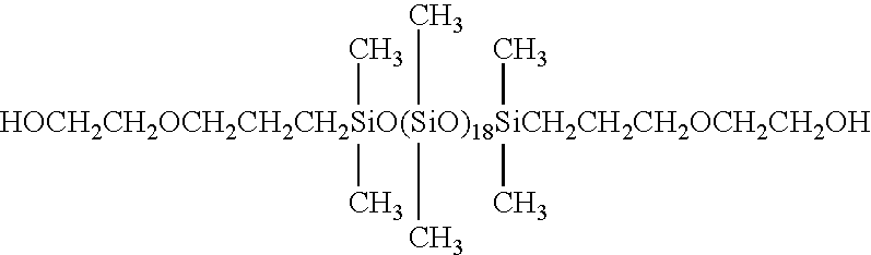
[HOCH2CH2OCH2CH2CH2SiO(SiO)18SiCH2CH2CH2OCH2CH2OH](C)(C)(C)(C)(C)C
